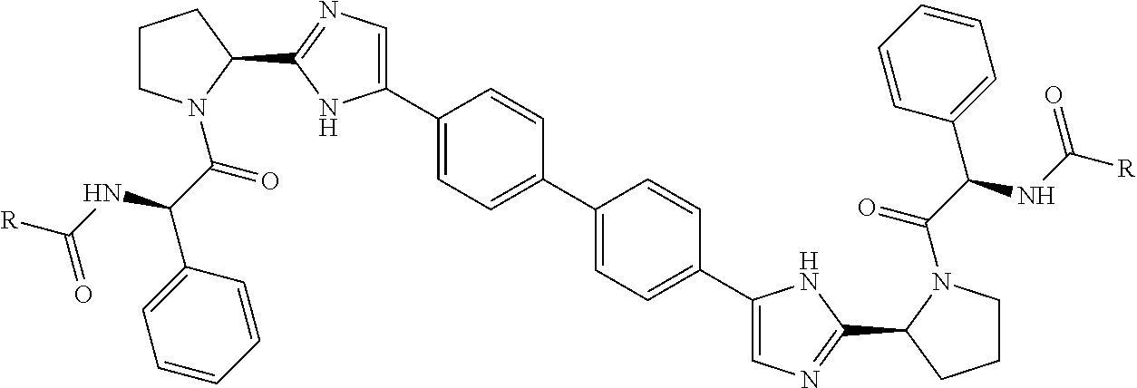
C1(C2=CC=C(C3=CC=C(C4=CN=C(C5CCCN5C(C(NC(=O)[R])C5=CC=CC=C5)=O)N4)C=C3)C=C2)=CN=C(C2CCCN2C(C(C2=CC=CC=C2)NC([R])=O)=O)N1
